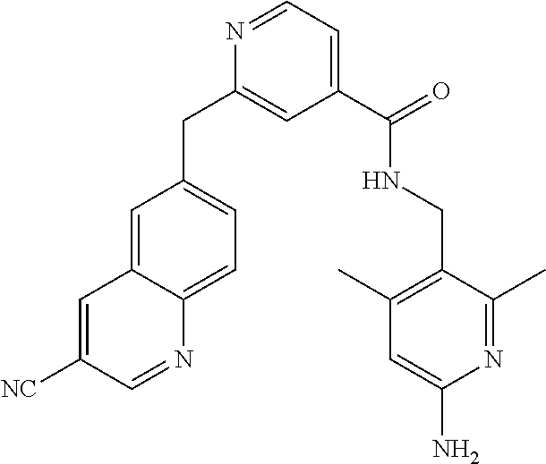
C1=C2C(=CC=C1CC1=CC(C(=O)NCC3=C(C)C=C(N)N=C3C)=CC=N1)N=CC([NC])=C2
